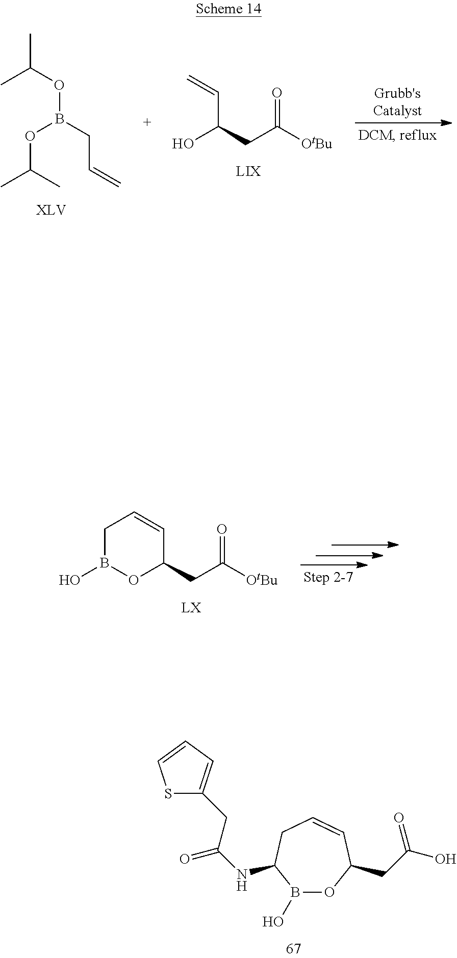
C1=CCB(O)OC1CC([OtBu])=O.B1(O)OC(CC(O)=O)C=CCC1NC(=O)CC1=CC=CS1.CC(OB(CC=C)OC(C)C)C.C(C(CC([OtBu])=O)O)=C
